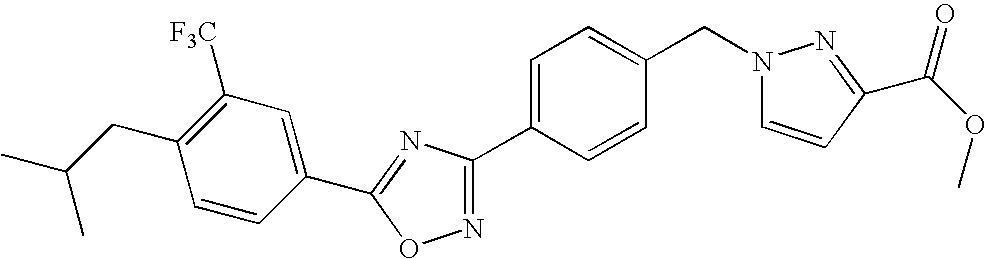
C1=C(C2=NOC(C3=CC([F3C])=C(CC(C)C)C=C3)=N2)C=CC(CN2C=CC(C(=O)OC)=N2)=C1
